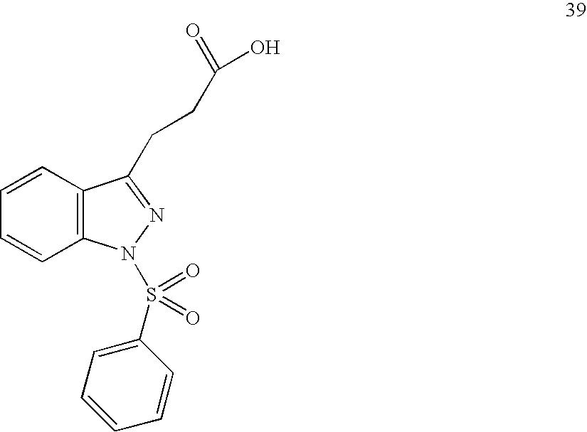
C1=CC2=C(C=C1)N(S(=O)(=O)C1=CC=CC=C1)N=C2CCC(=O)O
